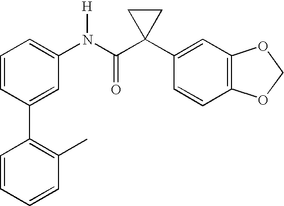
C1(N(C(C2(C3=CC4=C(C=C3)OCO4)CC2)=O)[H])=CC=CC(C2=C(C)C=CC=C2)=C1
